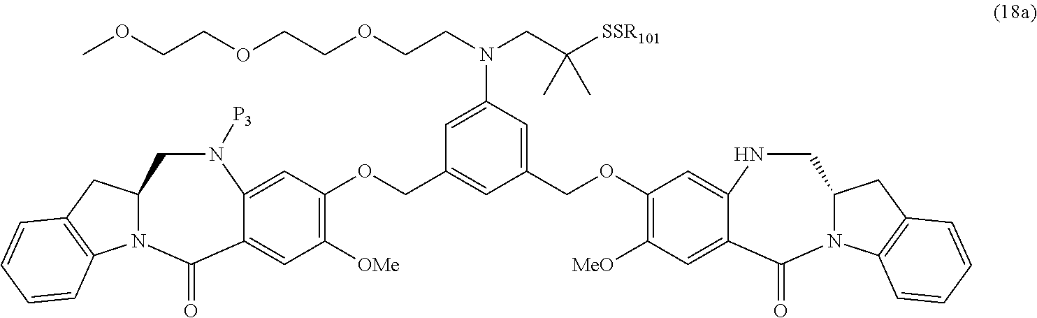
C12CC3=C(C=CC=C3)N1C(=O)C1=CC([OMe])=C(OCC3=CC(COC4=C([MeO])C=C5C(=O)N6C(CC7=C6C=CC=C7)CNC5=C4)=CC(N(CC([SSR101])(C)C)CCOCCOCCOC)=C3)C=C1N([P3])C2
